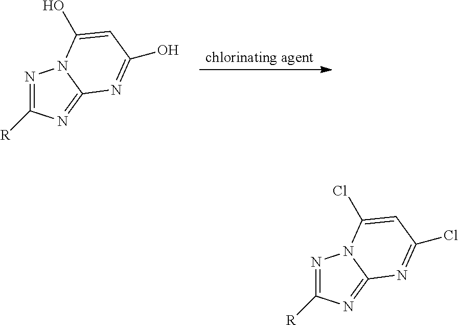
N1=C([R])N=C2N1C(O)=CC(O)=N2.N1=C([R])N=C2N1C(Cl)=CC(Cl)=N2
